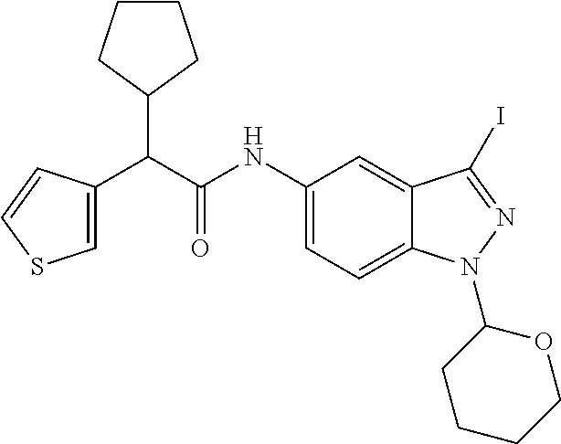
C1=C(C(C(NC2=CC=C3C(=C2)C(I)=NN3C2CCCCO2)=O)C2CCCC2)C=CS1
